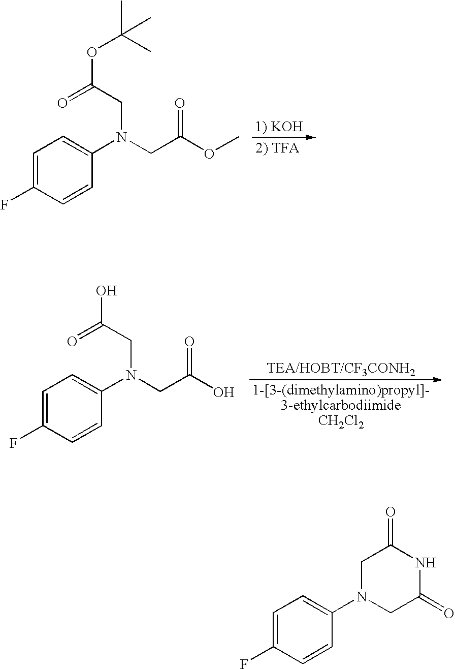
C1=C(F)C=CC(N(CC(OC)=O)CC(=O)OC(C)(C)C)=C1.C1=C(F)C=CC(N(CC(O)=O)CC(=O)O)=C1.C1=C(F)C=CC(N2CC(=O)NC(=O)C2)=C1
